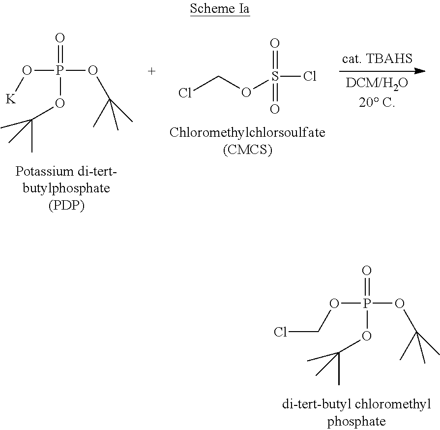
ClCOS(Cl)(=O)=O.O=P(OC(C)(C)C)(OC(C)(C)C)O[K].O=P(OC(C)(C)C)(OC(C)(C)C)OCCl
